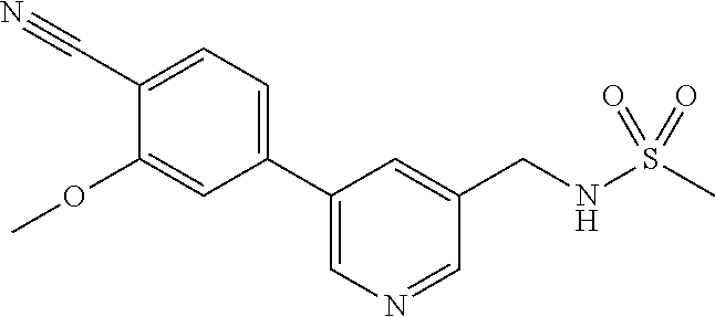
C1(OC)=CC(C2=CN=CC(CNS(C)(=O)=O)=C2)=CC=C1C#N
